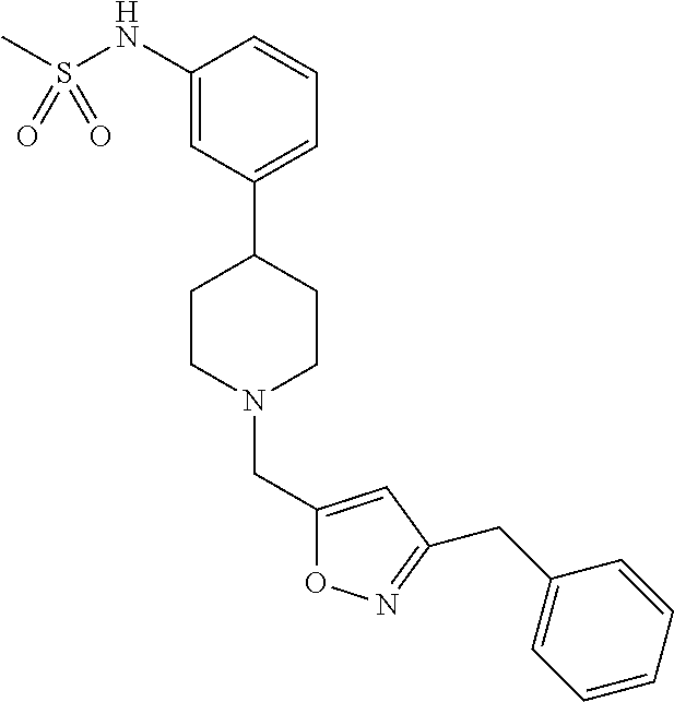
C1(NS(C)(=O)=O)=CC(C2CCN(CC3=CC(CC4=CC=CC=C4)=NO3)CC2)=CC=C1
